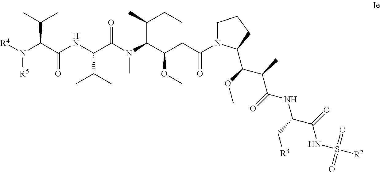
C1N(C(CC(C(N(C(C(NC(C(N([R4])[R5])C(C)C)=O)C(C)C)=O)C)C(CC)C)OC)=O)C(C(C(C(NC(C[R3])C(NS([R2])(=O)=O)=O)=O)C)OC)CC1
